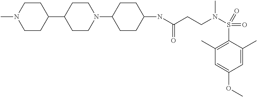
CN1CCC(C2CCN(C3CCC(NC(CCN(S(=O)(C4=C(C)C=C(OC)C=C4C)=O)C)=O)CC3)CC2)CC1
